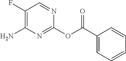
C1(F)=C(N)N=C(OC(C2=CC=CC=C2)=O)N=C1
